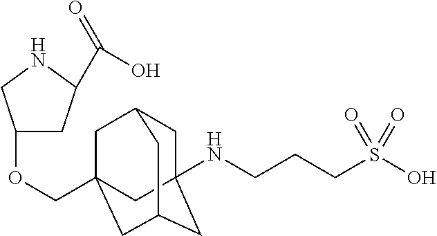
C1C2(NCCCS(O)(=O)=O)CC3CC(COC4CC(C(=O)O)NC4)(CC1C3)C2
